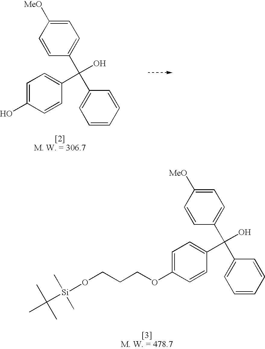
C1=C(O)C=CC(C(O)(C2=CC=C([MeO])C=C2)C2=CC=CC=C2)=C1.C1=C(OCCCO[Si](C(C)(C)C)(C)C)C=CC(C(O)(C2=CC=C([MeO])C=C2)C2=CC=CC=C2)=C1
